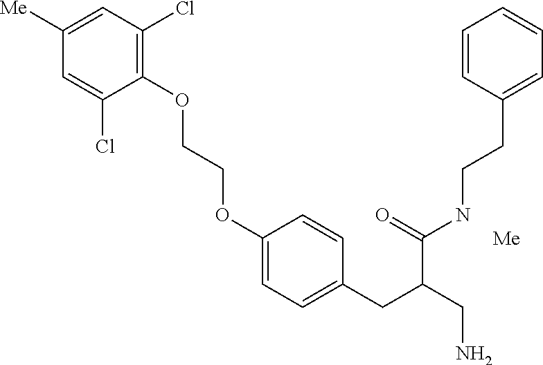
C1(OCCOC2=CC=C(CC(CN)C(=O)NCCC3=CC=CC=C3)C=C2)=C(Cl)C=C([Me])C=C1Cl.[Me]
